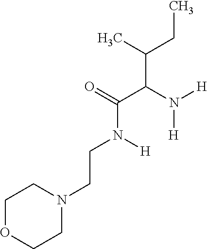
C1OCCN(CCN(C(=O)C(N([H])[H])C(C)CC)[H])C1
